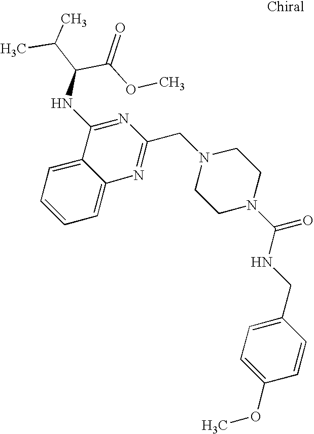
N1(CC2=NC3=CC=CC=C3C(NC(C(C)C)C(=O)OC)=N2)CCN(C(NCC2=CC=C(OC)C=C2)=O)CC1
